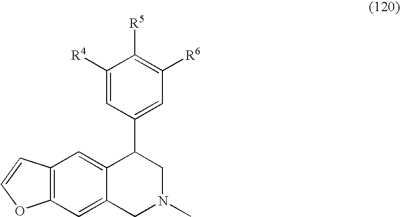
C12=C(C=C3C(=C1)C(C1=CC([R6])=C([R5])C([R4])=C1)CN(C)C3)OC=C2
